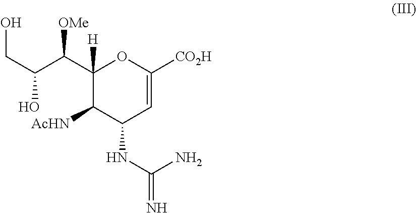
C1(C(C(CO)O)[OMe])([H])C([AcHN])C(NC(=N)N)C=C([CO2H])O1
